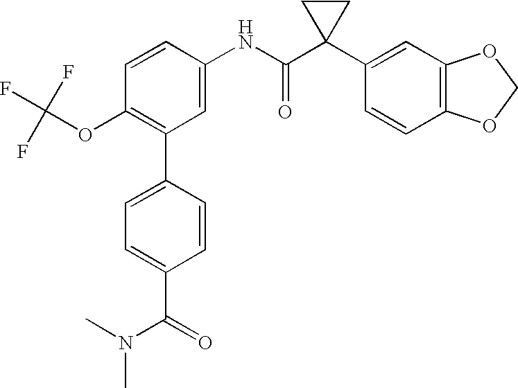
C1(C2=C(OC(F)(F)F)C=CC(NC(C3(C4=CC5=C(C=C4)OCO5)CC3)=O)=C2)=CC=C(C(=O)N(C)C)C=C1
